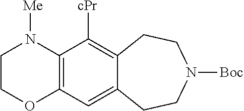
C12=C(N([Me])CCO1)C([cPr])=C1C(=C2)CCN([Boc])CC1
